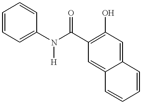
C1=CC=C(N(C(C2=C(O)C=C3C(=C2)C=CC=C3)=O)[H])C=C1
